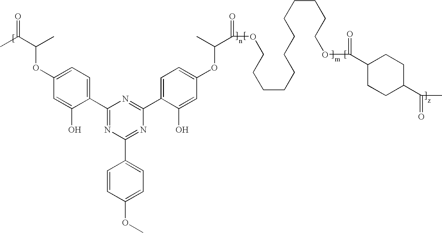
CC(=O)C(C)OC1=CC=C(C2=NC(C3=CC=C(OC)C=C3)=NC(C3=CC=C(OC(C(=O)OCCCCCCCCCCCCOC(=O)C4CCC(C(=O)C)CC4)C)C=C3O)=N2)C(O)=C1
